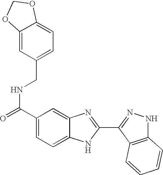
C1(C(=O)NCC2=CC=C3C(=C2)OCO3)=CC=C2C(=C1)N=C(C1=NNC3=C1C=CC=C3)N2
